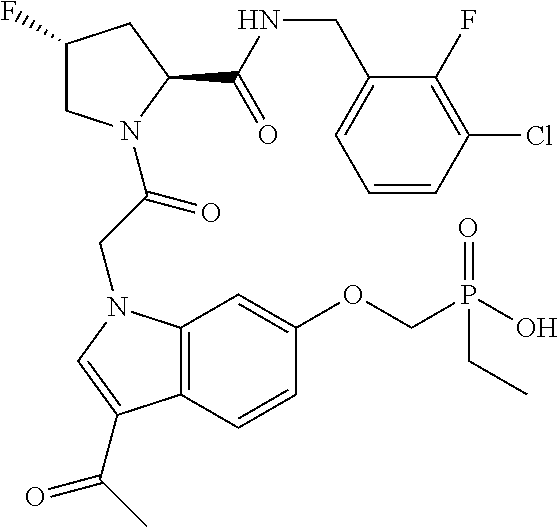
C1(CNC(=O)C2N(C(CN3C4=C(C=CC(OCP(O)(=O)CC)=C4)C(C(C)=O)=C3)=O)CC(F)C2)=CC=CC(Cl)=C1F
